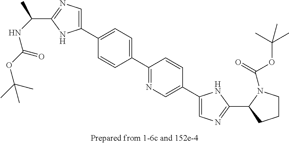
C1(C2=CC=C(C3=CN=C(C(NC(=O)OC(C)(C)C)C)N3)C=C2)=NC=C(C2=CN=C(C3CCCN3C(=O)OC(C)(C)C)N2)C=C1
